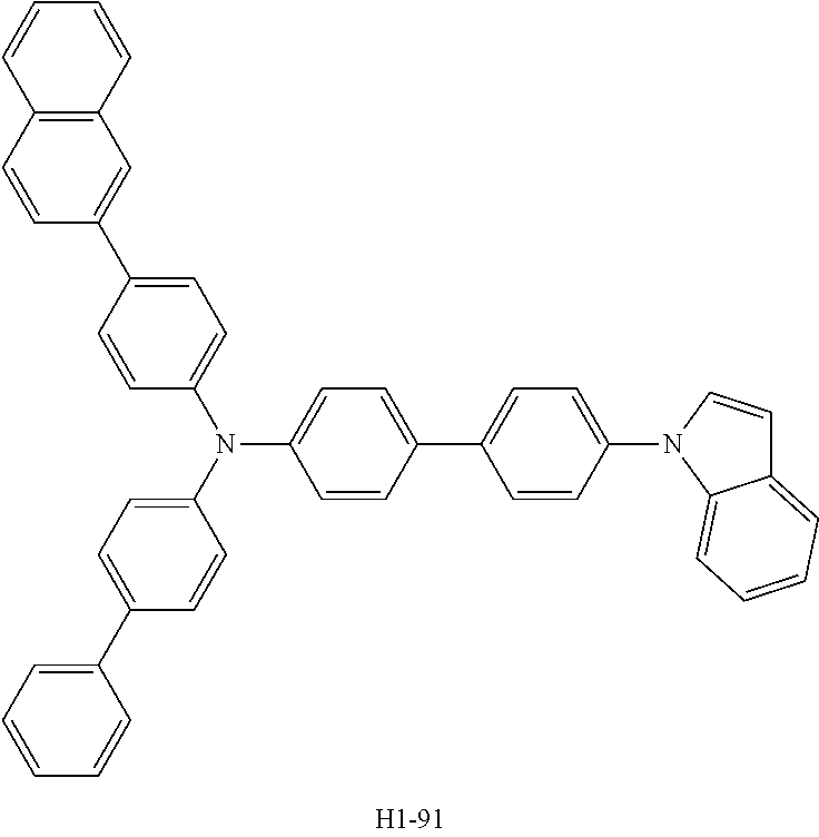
C12=C(C=CC(C3=CC=C(N(C4=CC=C(C5=CC=CC=C5)C=C4)C4=CC=C(C5=CC=C(N6C7=CC=CC=C7C=C6)C=C5)C=C4)C=C3)=C1)C=CC=C2
